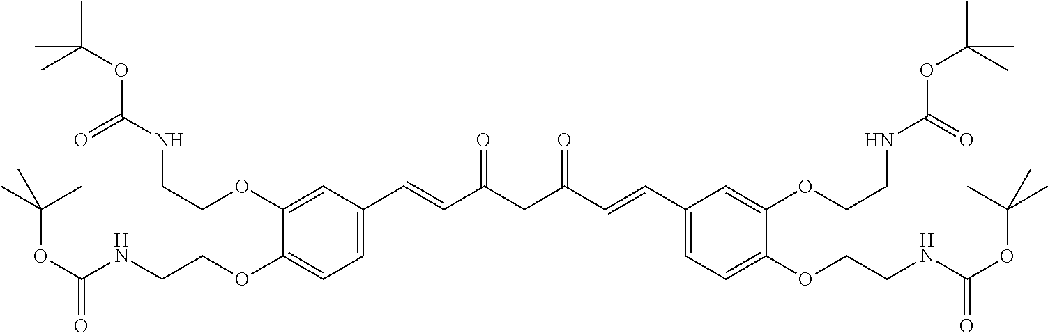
C1(OCCNC(OC(C)(C)C)=O)=CC=C(C=CC(CC(=O)C=CC2=CC=C(OCCNC(=O)OC(C)(C)C)C(OCCNC(=O)OC(C)(C)C)=C2)=O)C=C1OCCNC(=O)OC(C)(C)C
